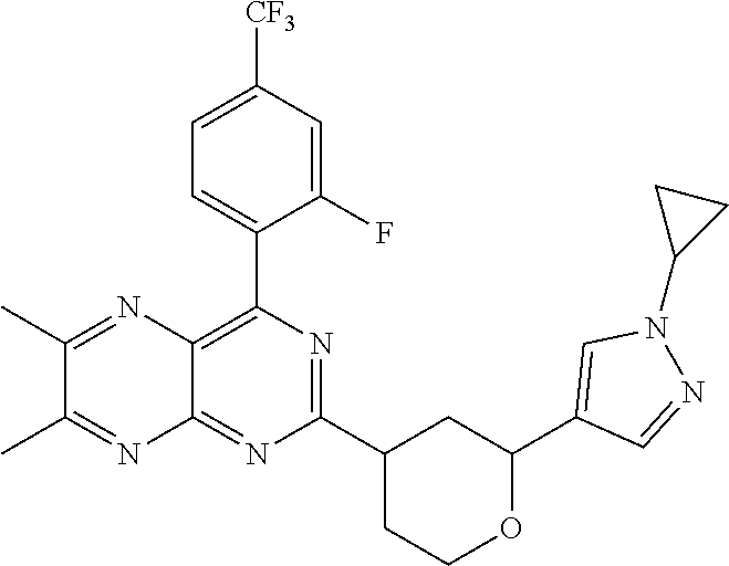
C1(C2=CC=C([CF3])C=C2F)=C2C(=NC(C3CCOC(C4=CN(C5CC5)N=C4)C3)=N1)N=C(C)C(C)=N2
